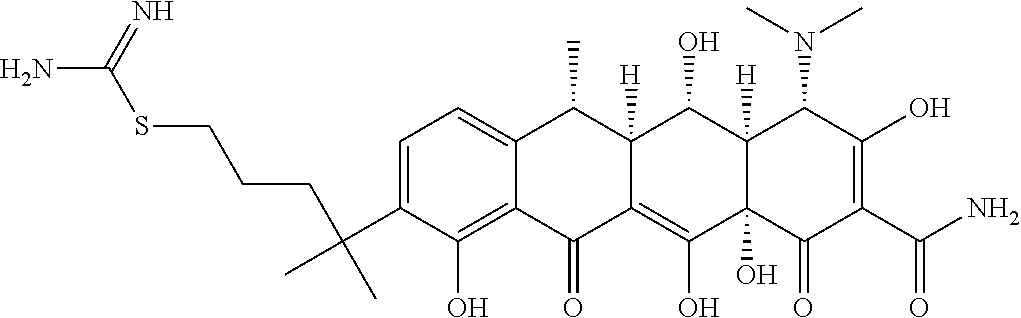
C1=C(C(CCCSC(N)=N)(C)C)C(O)=C2C(=C1)C(C)C1([H])C(=C(O)C3(O)C([H])(C1O)C(N(C)C)C(O)=C(C(N)=O)C3=O)C2=O
